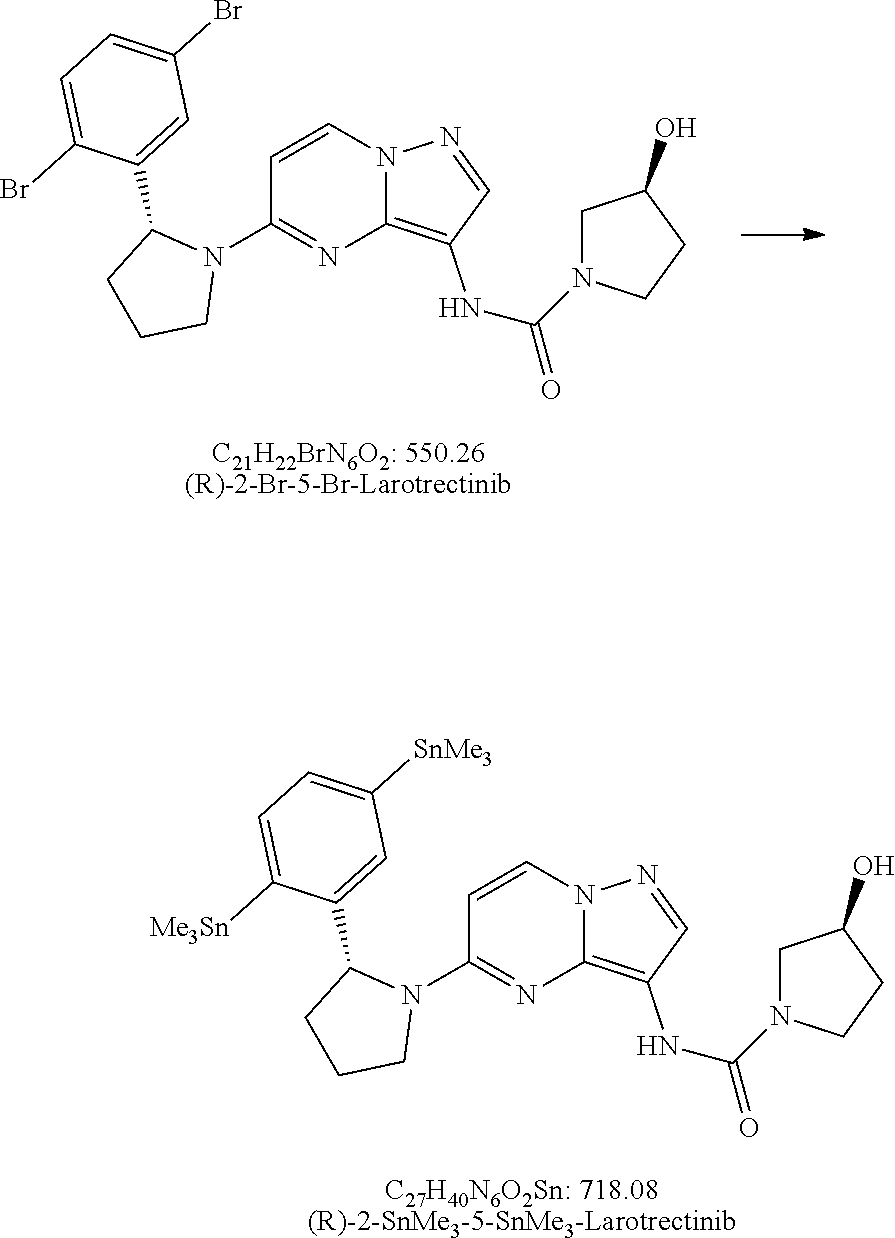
[C21H22BrN6O2: 550.26(R)-2-Br-5-Br-Larotrectinib].N12C(=C(NC(=O)N3CC(O)CC3)C=N1)N=C(N1C(C3=CC(Br)=CC=C3Br)CCC1)C=C2.[C27H40N6O2Sn: 718.08(R)-2-SnMe3-5-SnMe3-Larotrectinib].N12C(=C(NC(=O)N3CC(O)CC3)C=N1)N=C(N1C(C3=CC([SnMe3])=CC=C3[Me3Sn])CCC1)C=C2
